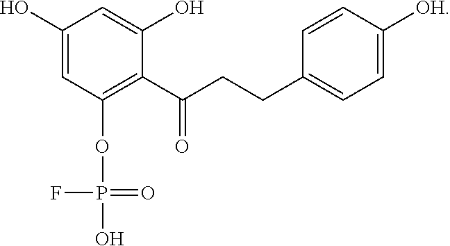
C1(O)=CC(OP(O)(=O)F)=C(C(CCC2=CC=C([OH])C=C2)=O)C(O)=C1
